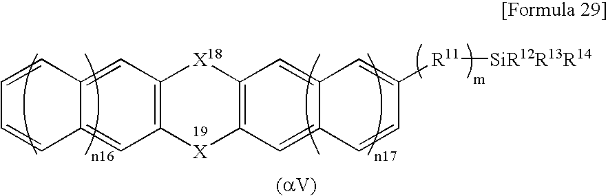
C12=CC3=C(C=C1C=C([R11][SiR12R13R14])C=C2)[X18]C1=C([X]3)C=C2C(=C1)C=CC=C2
